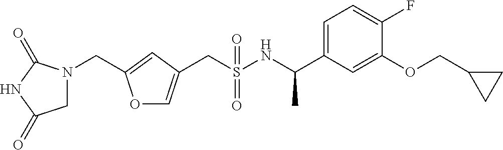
C(S(NC(C1=CC=C(F)C(OCC2CC2)=C1)C)(=O)=O)C1=COC(CN2CC(=O)NC2=O)=C1
